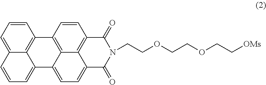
C1=CC=C2C3=C1C1=C4C(=CC=C5C4=C(C=C1)C(=O)N(CCOCCOCC[OMs])C5=O)C3=CC=C2
